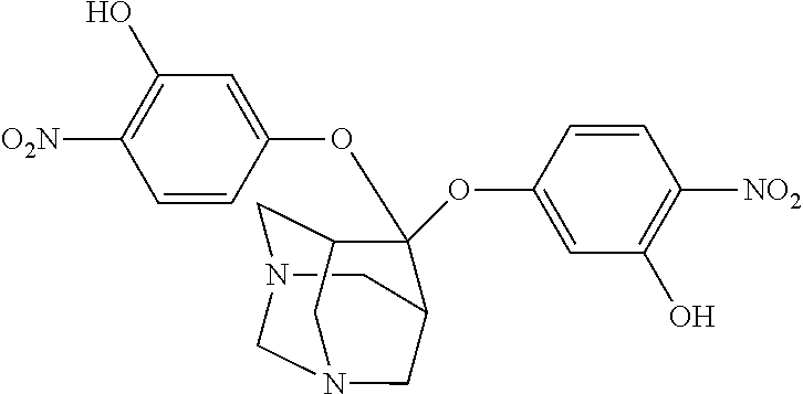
C1=CC(OC2(OC3=CC(O)=C([NO2])C=C3)C3CN4CC2CN(C4)C3)=CC(O)=C1[O2N]
